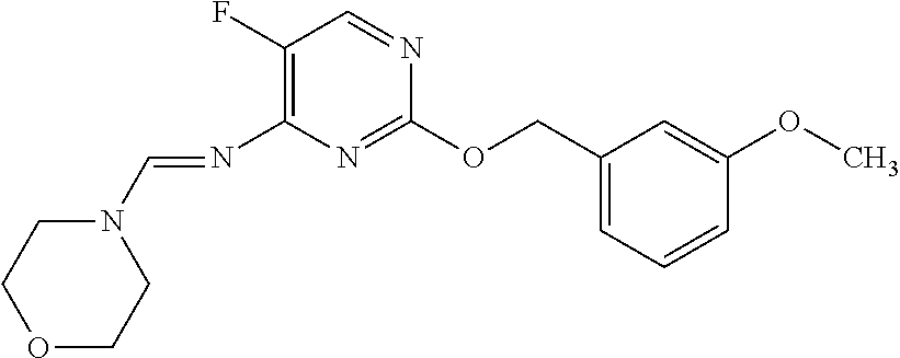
C1(COC2=NC(N=CN3CCOCC3)=C(F)C=N2)=CC=CC(OC)=C1
